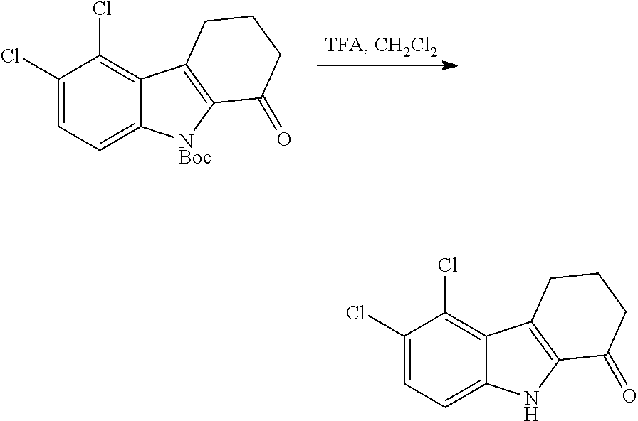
C1(Cl)=CC=C2C(=C1Cl)C1=C([NBoc]2)C(=O)CCC1.C1(Cl)=CC=C2C(=C1Cl)C1=C(N2)C(=O)CCC1
